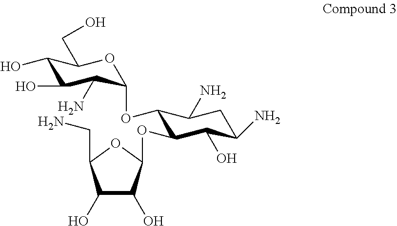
C1(O)C(O)C(OC2C(OC3C(N)C(O)C(O)C(CO)O3)C(N)CC(N)C2O)OC1CN
